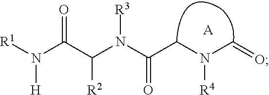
N(C(CN(C=O)[R4])=O)(C(C(N([R1])[H])=O)[R2])[R3].[A]
